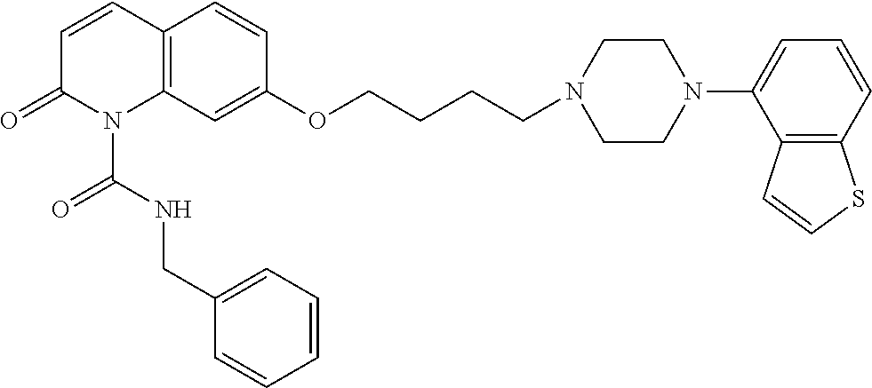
C1=CC2=C(N(C(=O)NCC3=CC=CC=C3)C1=O)C=C(OCCCCN1CCN(C3=CC=CC4=C3C=CS4)CC1)C=C2
